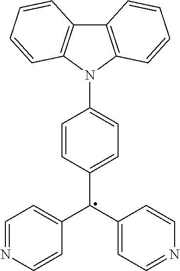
C12=C(N(C3=CC=C(C(C4=CC=NC=C4)C4=CC=NC=C4)C=C3)C3=C1C=CC=C3)C=CC=C2
